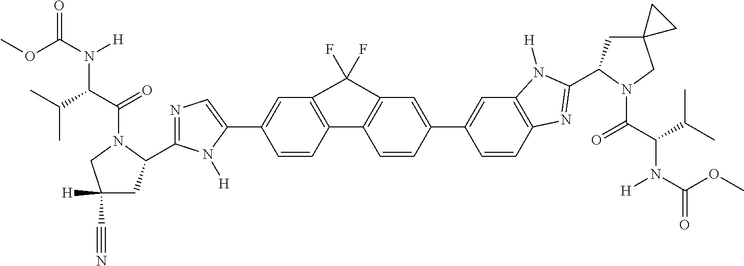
C1=CC2=C(C=C1C1=CN=C(C3CC(C#N)([H])CN3C(C(C(C)C)N(C(OC)=O)[H])=O)N1[H])C(F)(F)C1=C2C=CC(C2=CC3=C(C=C2)N=C(C2CC4(CN2C(C(C(C)C)N(C(=O)OC)[H])=O)CC4)N3[H])=C1
